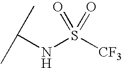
C(NS(=O)(=O)[CF3])(C)C
